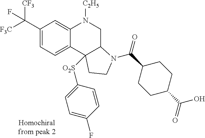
C1(C([F3C])([CF3])F)=CC=C2C(=C1)N([C2H5])CC1C2([O2S]C2=CC=C(F)C=C2)CCN1C(=O)C1CCC(C(=O)O)CC1
